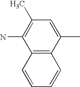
C12=C(C(C)=CC(C)=C1N)C=CC=C2
